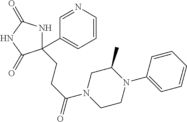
C1(C2=CC=CN=C2)(CCC(=O)N2CCN(C3=CC=CC=C3)C(C)C2)NC(=O)NC1=O
